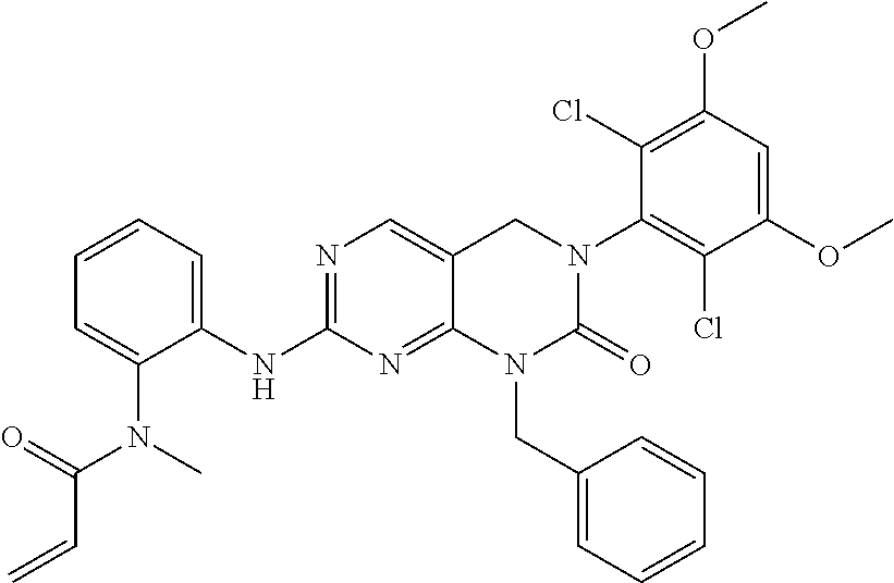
C1=C(N(C(C=C)=O)C)C(NC2=NC=C3C(=N2)N(CC2=CC=CC=C2)C(=O)N(C2=C(Cl)C(OC)=CC(OC)=C2Cl)C3)=CC=C1
